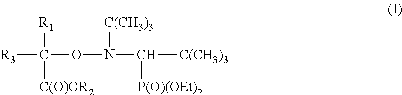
[R3]C([R1])([C(O)OR2])ON([C(CH3)3])C([C(CH3)3])[P(O)(OEt)2]
